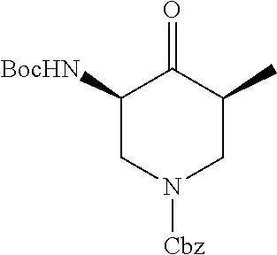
C1([BocHN])CN([Cbz])CC(C)C1=O
